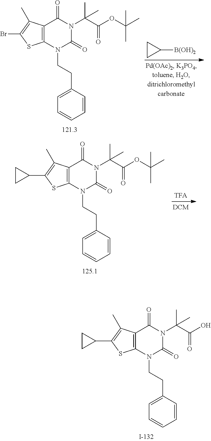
BrC1=C(C)C2=C(S1)N(CCC1=CC=CC=C1)C(=O)N(C(C)(C(=O)OC(C)(C)C)C)C2=O.C1([B(OH)2])CC1.C1(C2=C(C)C3=C(S2)N(CCC2=CC=CC=C2)C(=O)N(C(C)(C(=O)OC(C)(C)C)C)C3=O)CC1.C1(C2=C(C)C3=C(S2)N(CCC2=CC=CC=C2)C(=O)N(C(C)(C(=O)O)C)C3=O)CC1
